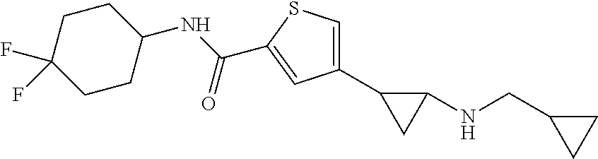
C1(NC(=O)C2=CC(C3CC3NCC3CC3)=CS2)CCC(F)(F)CC1
